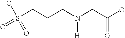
S(CCCN(CC(O)=O)[H])(=O)(O)=O
